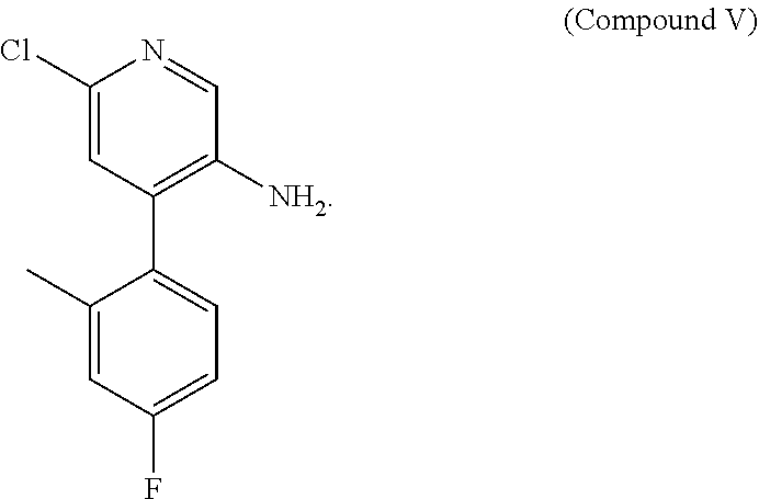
C1(Cl)=CC(C2=CC=C(F)C=C2C)=C([NH2])C=N1
